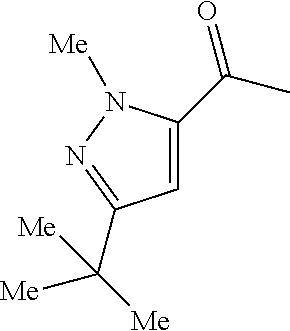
C1=C(C(C)=O)N([Me])N=C1C([Me])([Me])[Me]
